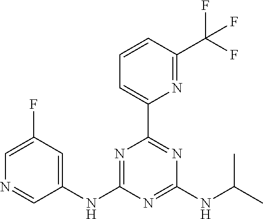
C1=CC(C(F)(F)F)=NC(C2=NC(NC(C)C)=NC(NC3=CC(F)=CN=C3)=N2)=C1
